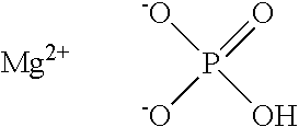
[-O]P(O)(=O)[-O].[Mg]
